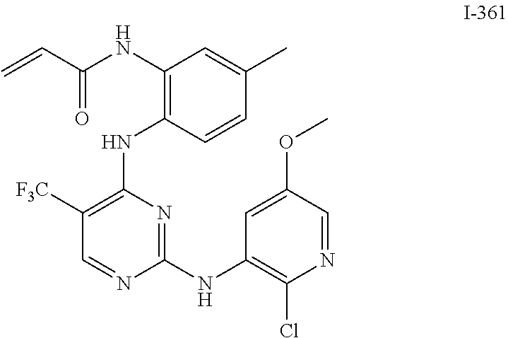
N1=C(NC2=C(Cl)N=CC(OC)=C2)N=CC([F3C])=C1NC1=C(NC(C=C)=O)C=C(C)C=C1
